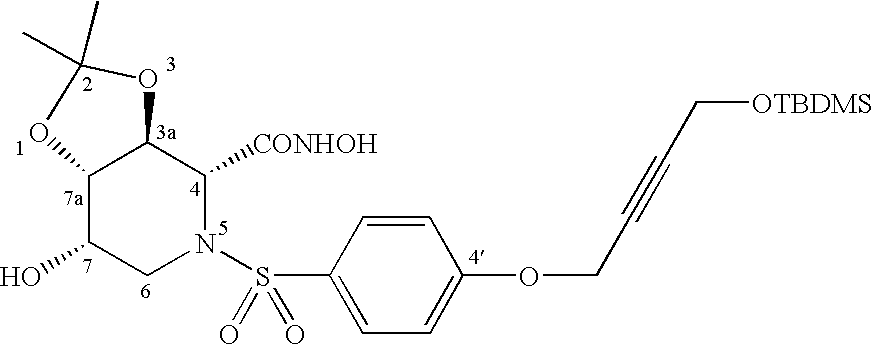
C12C(O)CN(S(C3=CC=C(OCC#CC[OTBDMS])C=C3)(=O)=O)C([CONHOH])C1OC(C)(C)O2
